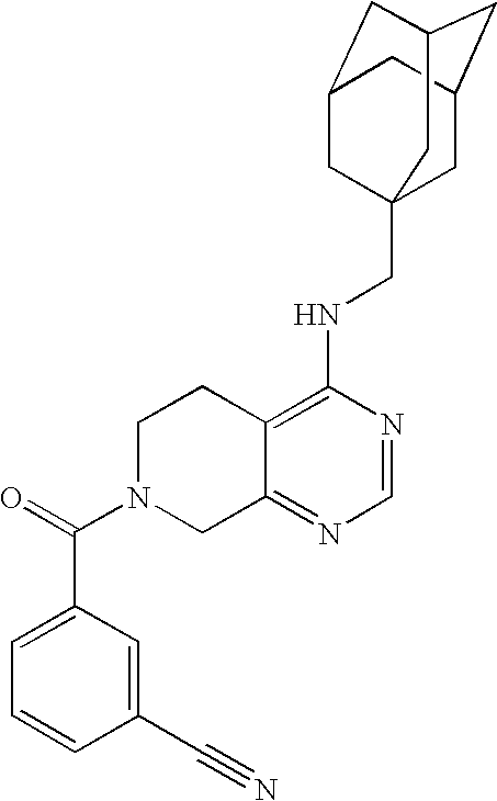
C12=C(NCC34CC5CC(CC(C3)C5)C4)N=CN=C1CN(C(=O)C1=CC=CC(C#N)=C1)CC2
